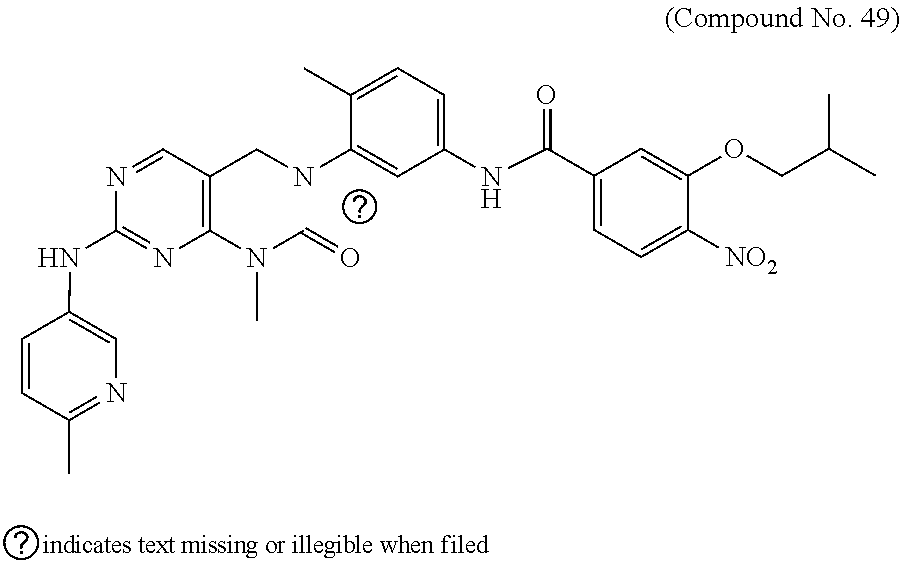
C1(NC(C2=CC=C([NO2])C(OCC(C)C)=C2)=O)=CC=C(C)C(NCC2=C(N(C=O)C)N=C(NC3=CN=C(C)C=C3)N=C2)=C1
